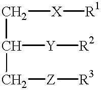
C([X][R1])C([Y][R2])C[Z][R3]
